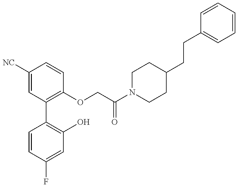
C1=CC(F)=CC(O)=C1C1=C(OCC(N2CCC(CCC3=CC=CC=C3)CC2)=O)C=CC([NC])=C1
